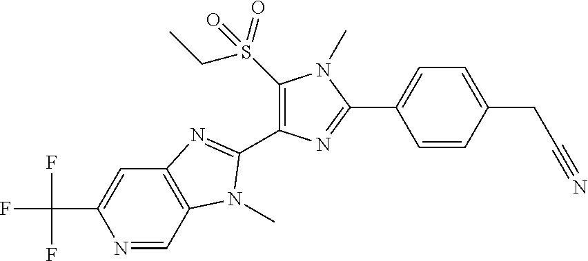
N1=CC2=C(C=C1C(F)(F)F)N=C(C1=C(S(CC)(=O)=O)N(C)C(C3=CC=C(CC#N)C=C3)=N1)N2C
